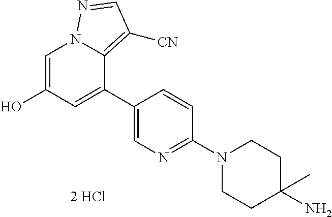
C1=C(O)C=C(C2=CN=C(N3CCC(N)(C)CC3)C=C2)C2=C([CN])C=NN12
